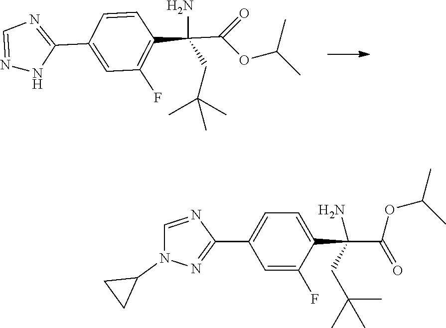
N1=CN=C(C2=CC(F)=C(C(CC(C)(C)C)(N)C(OC(C)C)=O)C=C2)N1.C1=C(C2=NN(C3CC3)C=N2)C=C(F)C(C(CC(C)(C)C)(N)C(=O)OC(C)C)=C1
